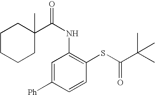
C1(C(NC2=C(SC(C(C)(C)C)=O)C=CC([Ph])=C2)=O)(C)CCCCC1
